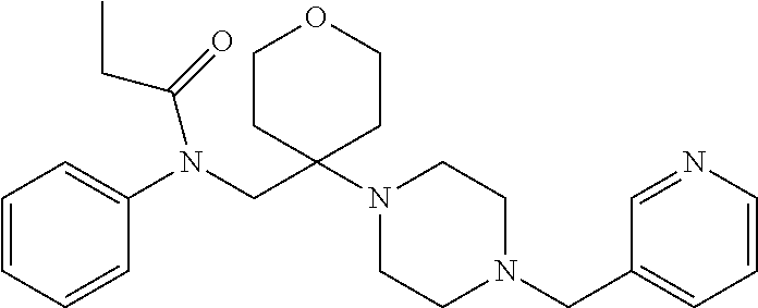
C1=CC=CC(N(CC2(N3CCN(CC4=CC=CN=C4)CC3)CCOCC2)C(=O)CC)=C1
